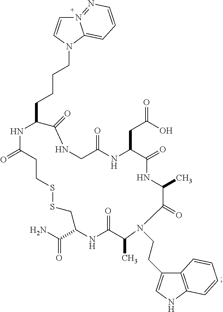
N1CC(=O)NC(CC(=O)O)C(=O)NC(C)C(=O)N(CCC2=CNC3=C2C=CC=C3)C(C)C(=O)NC(C(N)=O)CSSCCC(=O)NC(CCCCN2C3=CC=CN=N3C=C2)C1=O
